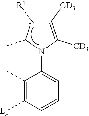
C1([CD3])=C([CD3])N(C2=CC=CC([LA])=C2C)C(C)N1[R1]
